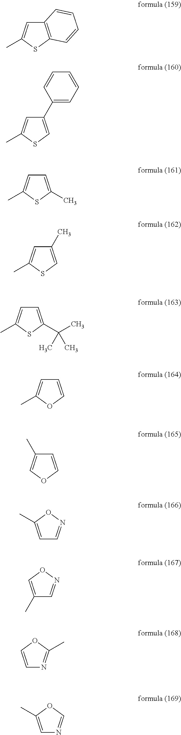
C12=C(SC(C)=C1)C=CC=C2.C1(C2=CC=CC=C2)=CSC(C)=C1.C1=C(C)SC(C)=C1.C1(C)=CSC(C)=C1.C1=C(C(C)(C)C)SC(C)=C1.C1=COC(C)=C1.C1=COC=C1C.C1=C(C)ON=C1.C1(C)=CON=C1.C1=COC(C)=N1.C1=C(C)OC=N1
